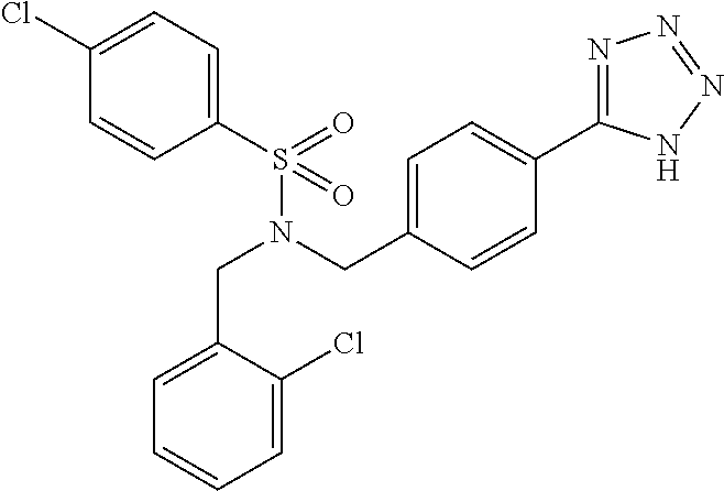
C1(S(N(CC2=CC=C(C3=NN=NN3)C=C2)CC2=CC=CC=C2Cl)(=O)=O)=CC=C(Cl)C=C1
